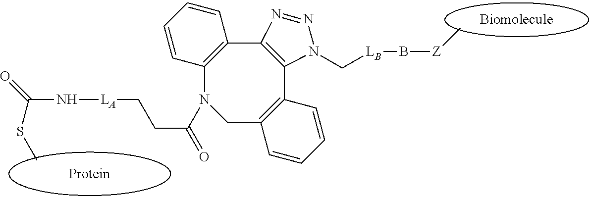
N([LA]CCC(=O)N1CC2=C(C3=C(C4=C1C=CC=C4)N=NN3C[LB]B[Z]C)C=CC=C2)C(SC)=O
